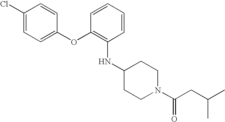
N(C1=C(OC2=CC=C(Cl)C=C2)C=CC=C1)C1CCN(C(CC(C)C)=O)CC1
